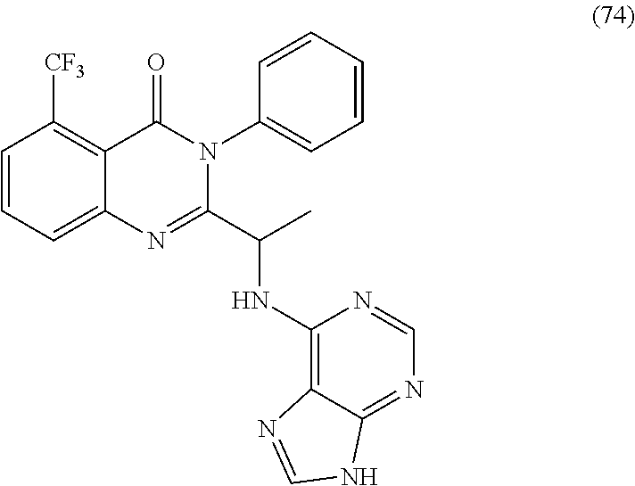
C1=CC=C2C(=C1[CF3])C(=O)N(C1=CC=CC=C1)C(C(NC1=C3C(=NC=N1)NC=N3)C)=N2
